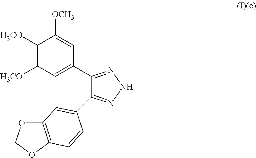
C1([H3CO])=C([H3CO])C=C(C2=N[NH]N=C2C2=CC3=C(OCO3)C=C2)C=C1[OCH3]
